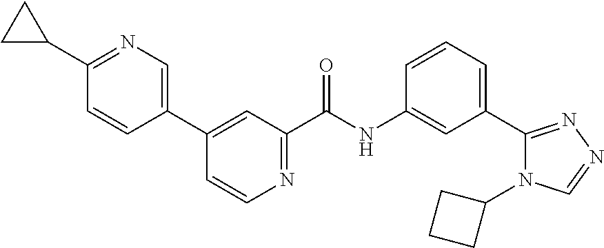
C1(C2=CC(C(NC3=CC(C4=NN=CN4C4CCC4)=CC=C3)=O)=NC=C2)=CN=C(C2CC2)C=C1
